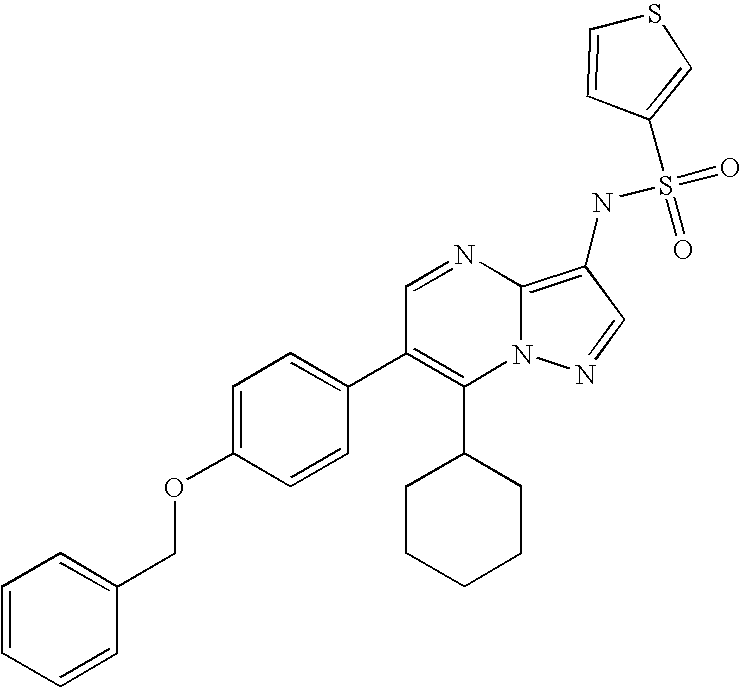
C1(C2CCCCC2)=C(C2=CC=C(OCC3=CC=CC=C3)C=C2)C=NC2=C(NS(=O)(=O)C3=CSC=C3)C=NN12
